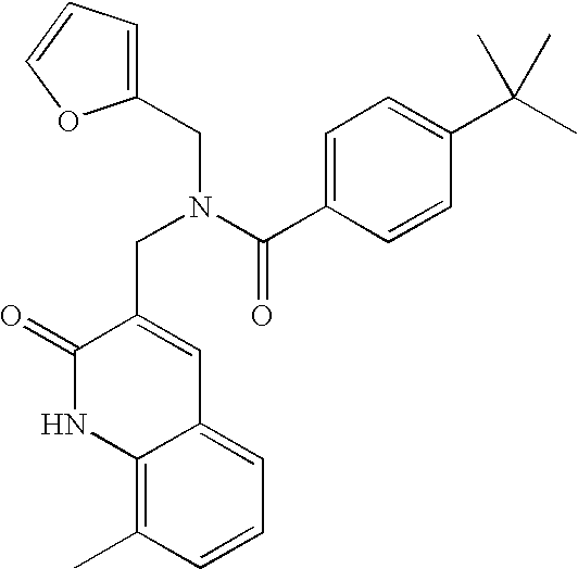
C1(CN(CC2=CC3=CC=CC(C)=C3NC2=O)C(=O)C2=CC=C(C(C)(C)C)C=C2)=CC=CO1
